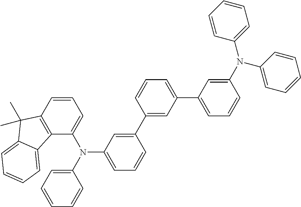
C12=C(C=CC=C1N(C1=CC=CC=C1)C1=CC=CC(C3=CC(C4=CC=CC(N(C5=CC=CC=C5)C5=CC=CC=C5)=C4)=CC=C3)=C1)C(C)(C)C1=CC=CC=C21
